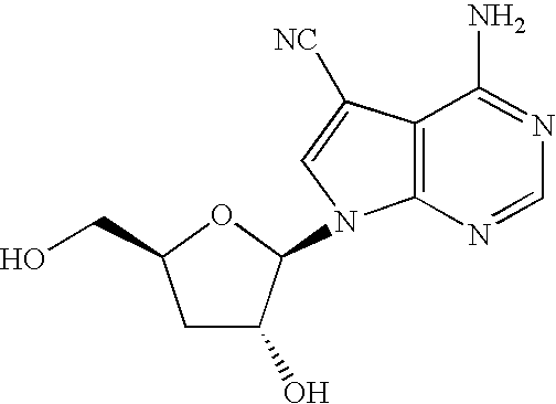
C1C(O)C(N2C3=C(C([NC])=C2)C(N)=NC=N3)OC1CO
